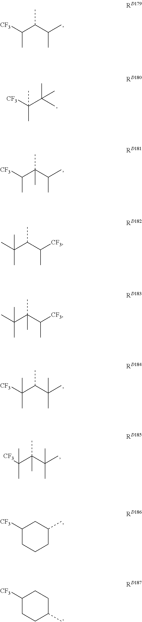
C(C(C(C)C)C)([CF3])C.C(C(C)(C)C)([CF3])(C)C.C(C(C(C)C)(C)C)([CF3])C.C(C(C([CF3])C)C)(C)(C)C.C(C(C([CF3])C)(C)C)(C)(C)C.C(C(C(C)(C)C)C)([CF3])(C)C.C(C(C(C)(C)C)(C)C)([CF3])(C)C.C1([CF3])CCCC(C)C1.C1([CF3])CCC(C)CC1
